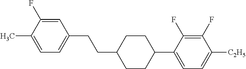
C1=C(F)C(C)=CC=C1CCC1CCC(C2=CC=C([C2H5])C(F)=C2F)CC1
